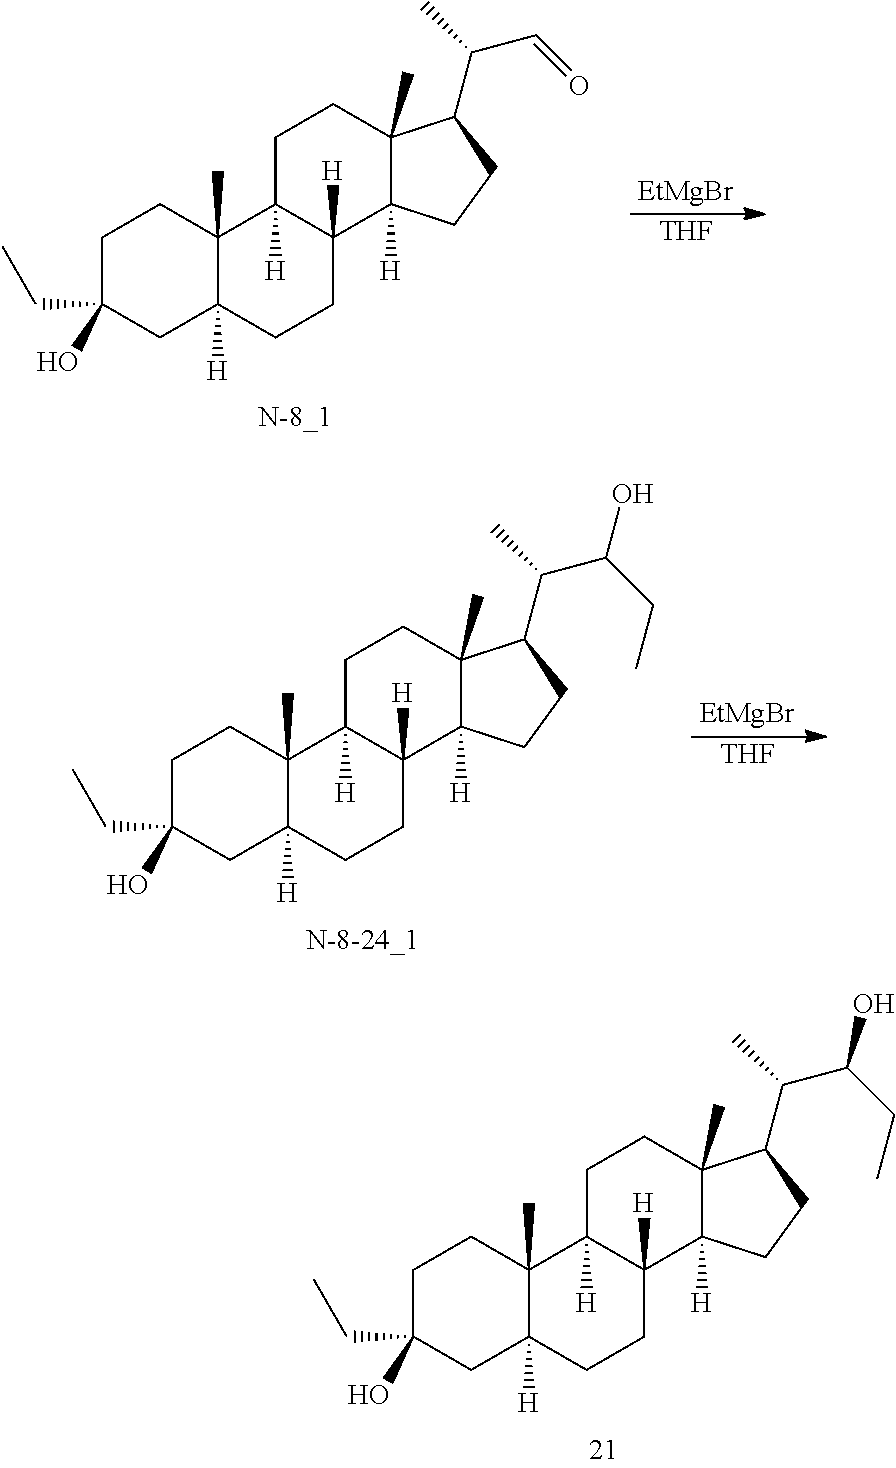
C1CC2([H])C(C)(C3([H])C1([H])C1([H])C(C)(CC3)C(C(C)C(CC)O)CC1)CCC(CC)(O)C2.[THF].[EtMgBr].C1CC2([H])C(C)(C3([H])C1([H])C1([H])C(C)(CC3)C(C(C)C=O)CC1)CCC(CC)(O)C2.[THF].[EtMgBr].C1CC2([H])C(C)(C3([H])C1([H])C1([H])C(C)(CC3)C(C(C)C(CC)O)CC1)CCC(CC)(O)C2
